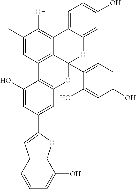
C12=C(C=CC=C1O)C=C(C1=CC3=C(C(O)=C1)C1=C4C(C5=CC=C(O)C=C5O)(O3)OC3=CC(O)=CC=C3C4=C(O)C(C)=C1)O2
